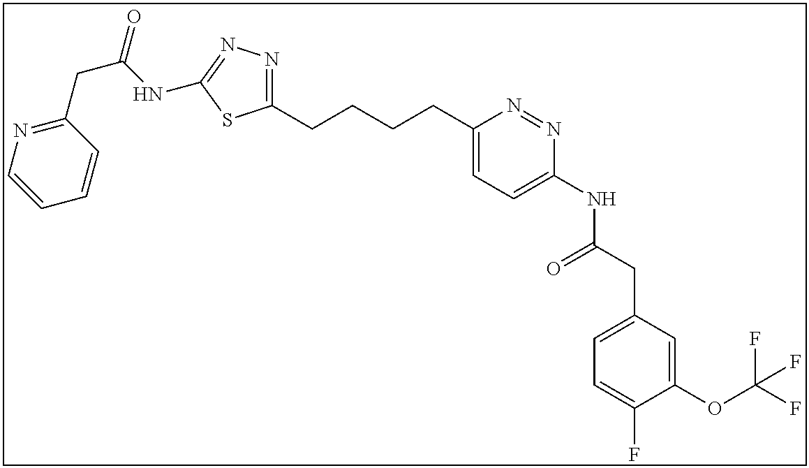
C1(OC(F)(F)F)=CC(CC(NC2=CC=C(CCCCC3=NN=C(NC(CC4=NC=CC=C4)=O)S3)N=N2)=O)=CC=C1F
